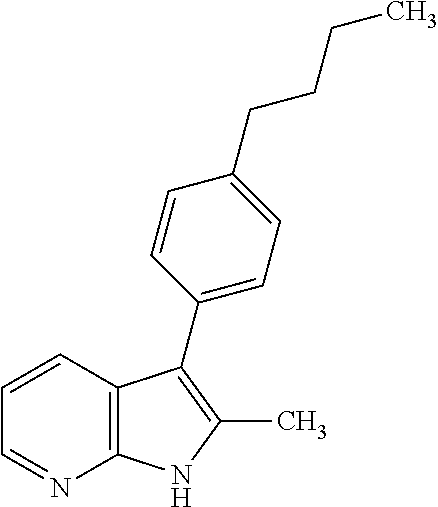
C12=C(C=CC=N1)C(C1=CC=C(CCCC)C=C1)=C(C)N2
